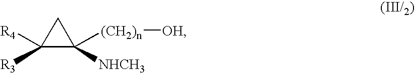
C1([R4])([R3])C([(CH2)n][OH])([NHCH3])C1
